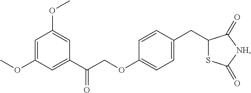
C1=C(OC)C=C(C(=O)COC2=CC=C(CC3SC(=O)[NH]C3=O)C=C2)C=C1OC
